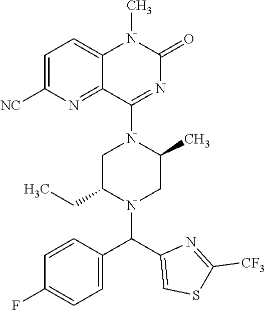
C1C(CC)N(C(C2=CSC([CF3])=N2)C2=CC=C(F)C=C2)CC(C)N1C1=NC(=O)N(C)C2=CC=C([NC])N=C12
